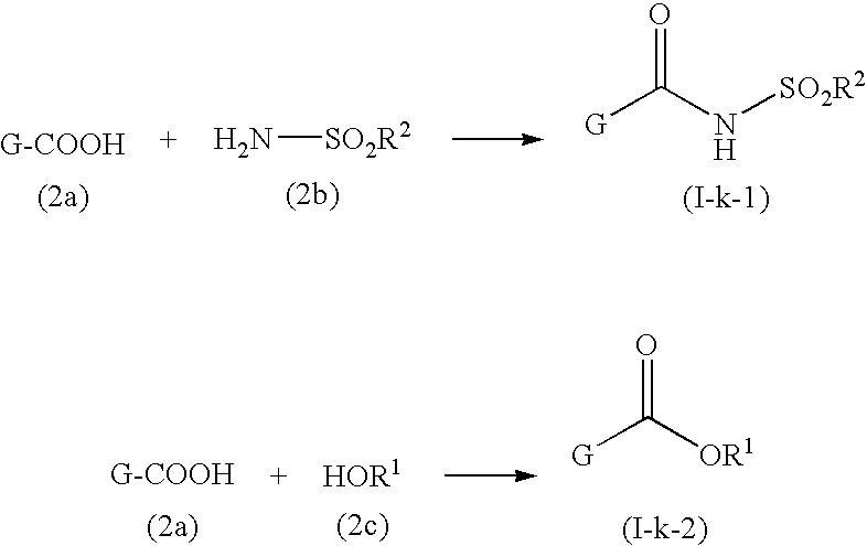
N[SO2R2].[G]C(N[SO2R2])=O.[G]C([OR1])=O
